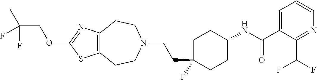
C12=C(CCN(CCC3(F)CCC(NC(=O)C4=CC=CN=C4C(F)F)CC3)CC1)N=C(OCC(F)(C)F)S2
